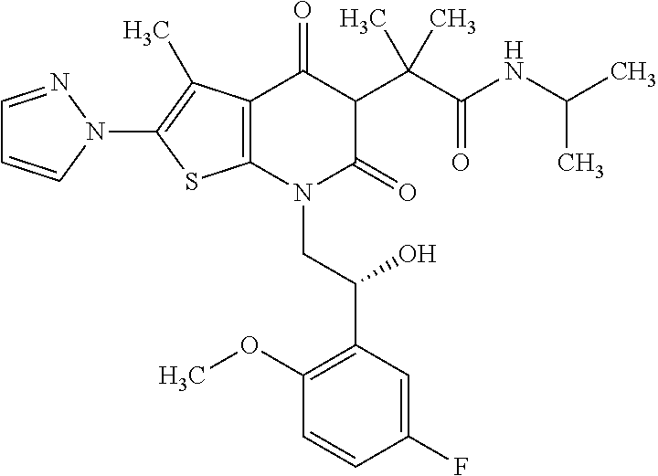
C12=C(C(C)=C(N3C=CC=N3)S1)C(=O)C(C(C(=O)NC(C)C)(C)C)C(=O)N2CC(C1=C(OC)C=CC(F)=C1)O
